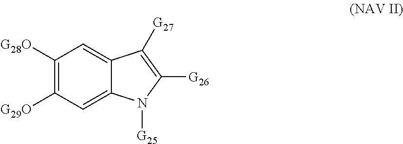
C1([G28O])=C([G29O])C=C2C(=C1)C([G27])=C([G26])N2[G25]
